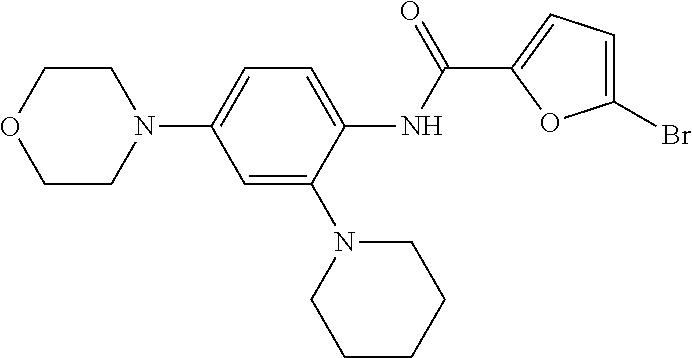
C1COCCN1C1=CC=C(NC(=O)C2=CC=C(Br)O2)C(N2CCCCC2)=C1
